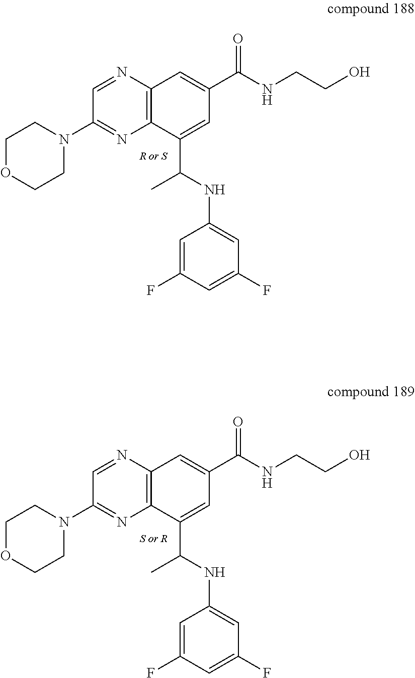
C1=NC2=C(N=C1N1CCOCC1)C(C(NC1=CC(F)=CC(F)=C1)C)=CC(C(NCCO)=O)=C2.C1=NC2=C(N=C1N1CCOCC1)C(C(NC1=CC(F)=CC(F)=C1)C)=CC(C(NCCO)=O)=C2
